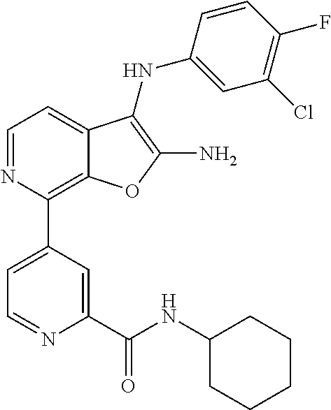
N1=CC=C2C(=C1C1=CC=NC(C(NC3CCCCC3)=O)=C1)OC(N)=C2NC1=CC(Cl)=C(F)C=C1
